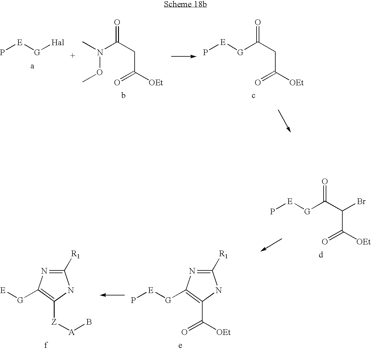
P[E][G][Hal].N(OC)(C(CC(=O)[OEt])=O)C.[G](C(CC(=O)[OEt])=O)[E]P.[G](C(C(C(=O)[OEt])Br)=O)[E]P.[G]([E]P)C1=C(C(=O)[OEt])NC([R1])=N1.[G]([E])C1=C([Z][A]B)NC([R1])=N1
